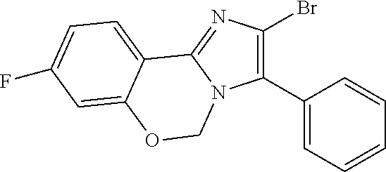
C1(C2=CC=CC=C2)=C(Br)N=C2N1COC1=CC(F)=CC=C21
